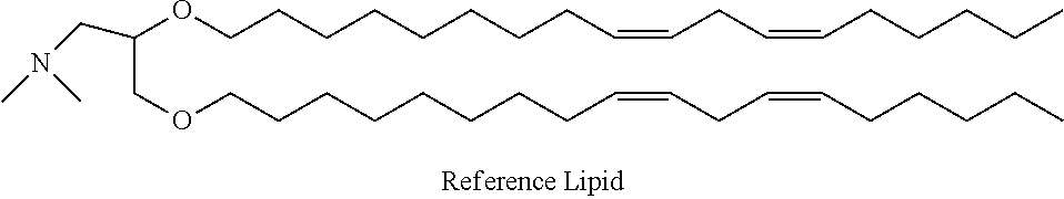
C(COCCCCCCCCC=CCC=CCCCCC)(CN(C)C)OCCCCCCCCC=CCC=CCCCCC
